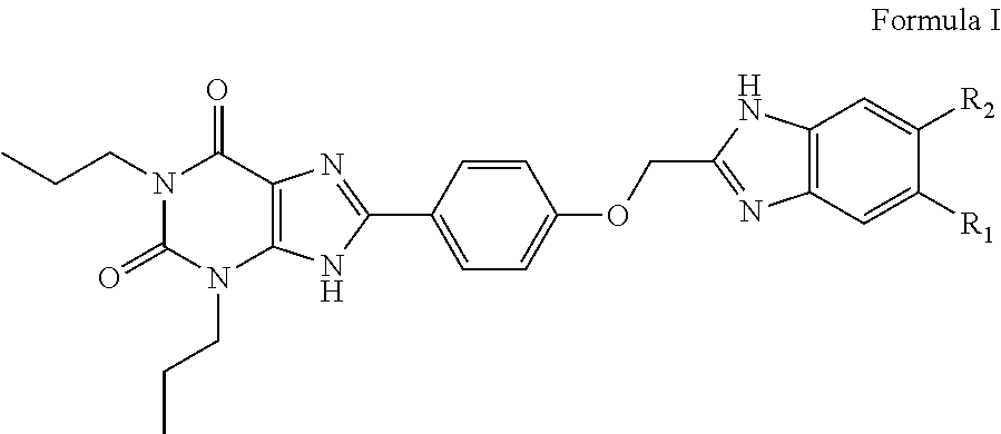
N1(CCC)C(=O)N(CCC)C2=C(C1=O)N=C(C1=CC=C(OCC3=NC4=C(N3)C=C([R2])C([R1])=C4)C=C1)N2
